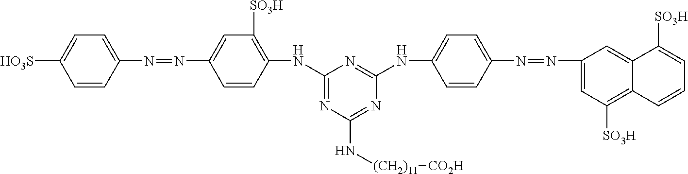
C1=CC(N=NC2=CC([SO3H])=C(NC3=NC(N[(CH2)11][CO2H])=NC(NC4=CC=C(N=NC5=CC([SO3H])=C6C(=C5)C([SO3H])=CC=C6)C=C4)=N3)C=C2)=CC=C1[HO3S]
